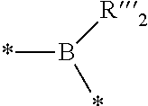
*B([R2])*
